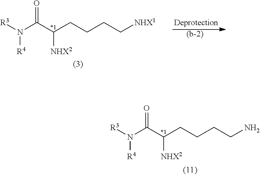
[R3]N(C(C(CCCC[NHX1])[NHX2])=O)[R4].[(b-2)].[R3]N(C(C(CCCCN)[NHX2])=O)[R4]
